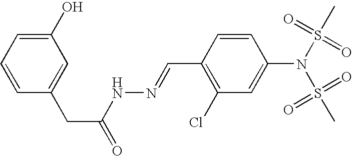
C1(O)=CC=CC(CC(=O)NN=CC2=C(Cl)C=C(N(S(C)(=O)=O)S(C)(=O)=O)C=C2)=C1
